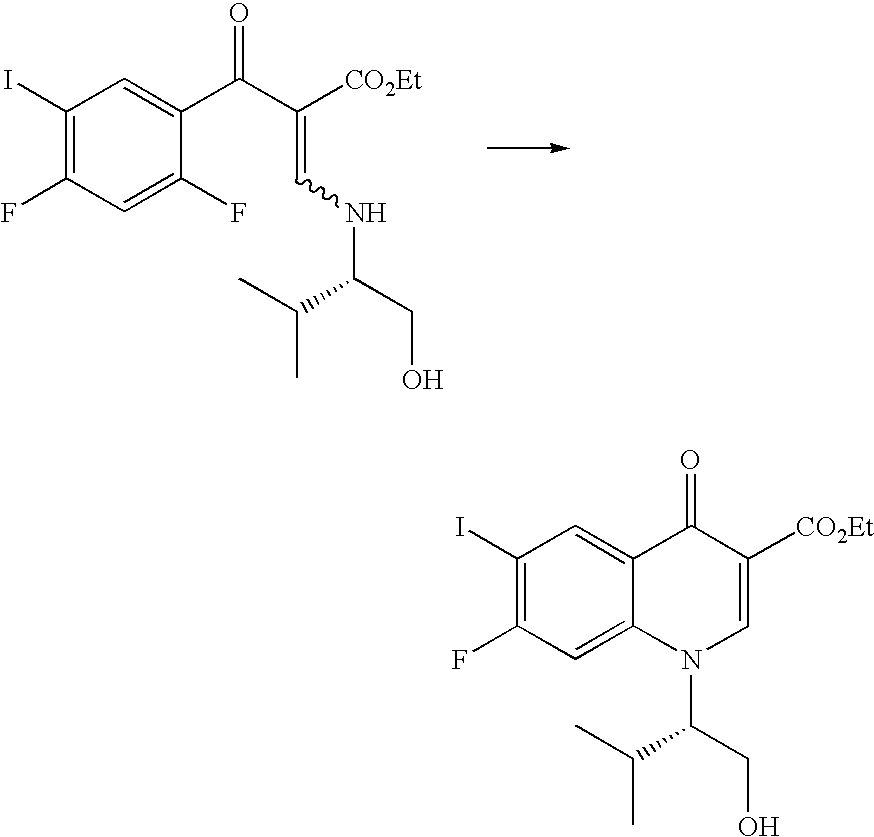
C(=CNC(CO)C(C)C)(C(C1=CC(I)=C(F)C=C1F)=O)[CO2Et].C1([CO2Et])=CN(C(C(C)C)CO)C2=CC(F)=C(I)C=C2C1=O
